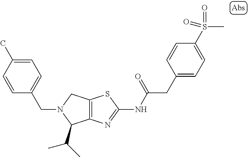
C12=C(N=C(NC(CC3=CC=C(S(C)(=O)=O)C=C3)=O)S1)C(C(C)C)N(CC1=CC=C(C)C=C1)C2
